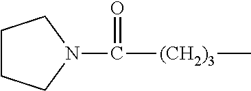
C1CCN(C([(CH2)3]C)=O)C1
